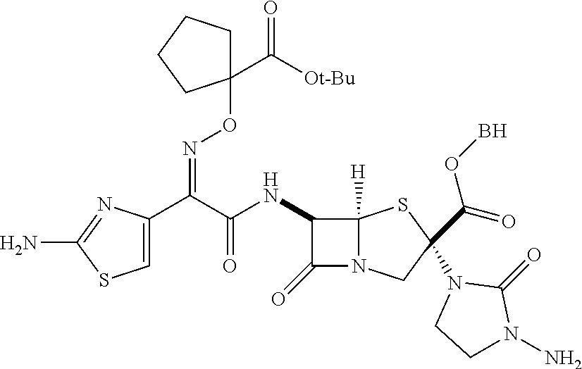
C1=C(C(C(=O)NC2C(=O)N3C2([H])SC(N2CCN(N)C2=O)(C(=O)OB)C3)=NOC2(C([Ot-Bu])=O)CCCC2)N=C(N)S1
